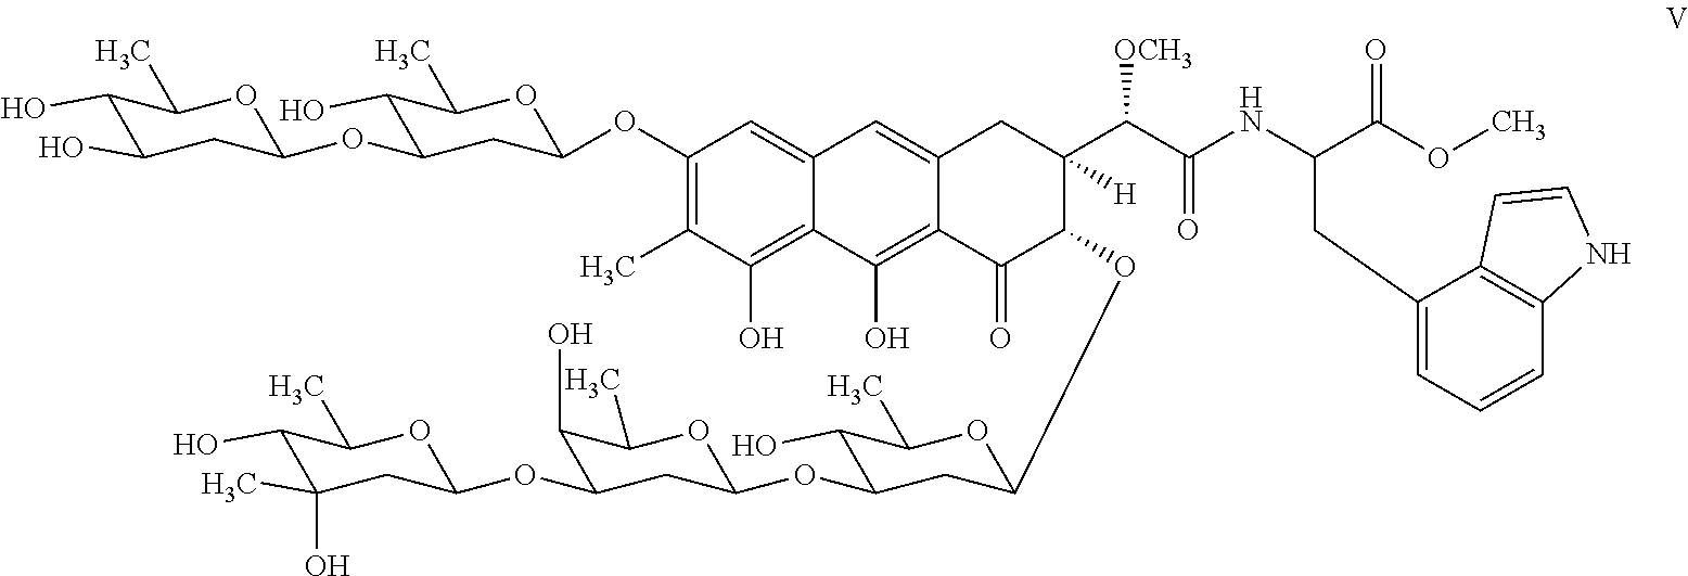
C1(OC2CC(OC3CC(O)C(O)C(C)O3)C(O)C(C)O2)=C(C)C(O)=C2C(=C1)C=C1C(=C2O)C(=O)C(OC2CC(OC3CC(OC4CC(C)(O)C(O)C(C)O4)C(O)C(C)O3)C(O)C(C)O2)C(C(C(NC(C(OC)=O)CC2=CC=CC3=C2C=CN3)=O)[OCH3])([H])C1
